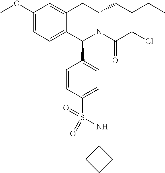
C1(OC)=CC=C2C(=C1)CC(CCCC)N(C(CCl)=O)C2C1=CC=C(S(NC2CCC2)(=O)=O)C=C1
